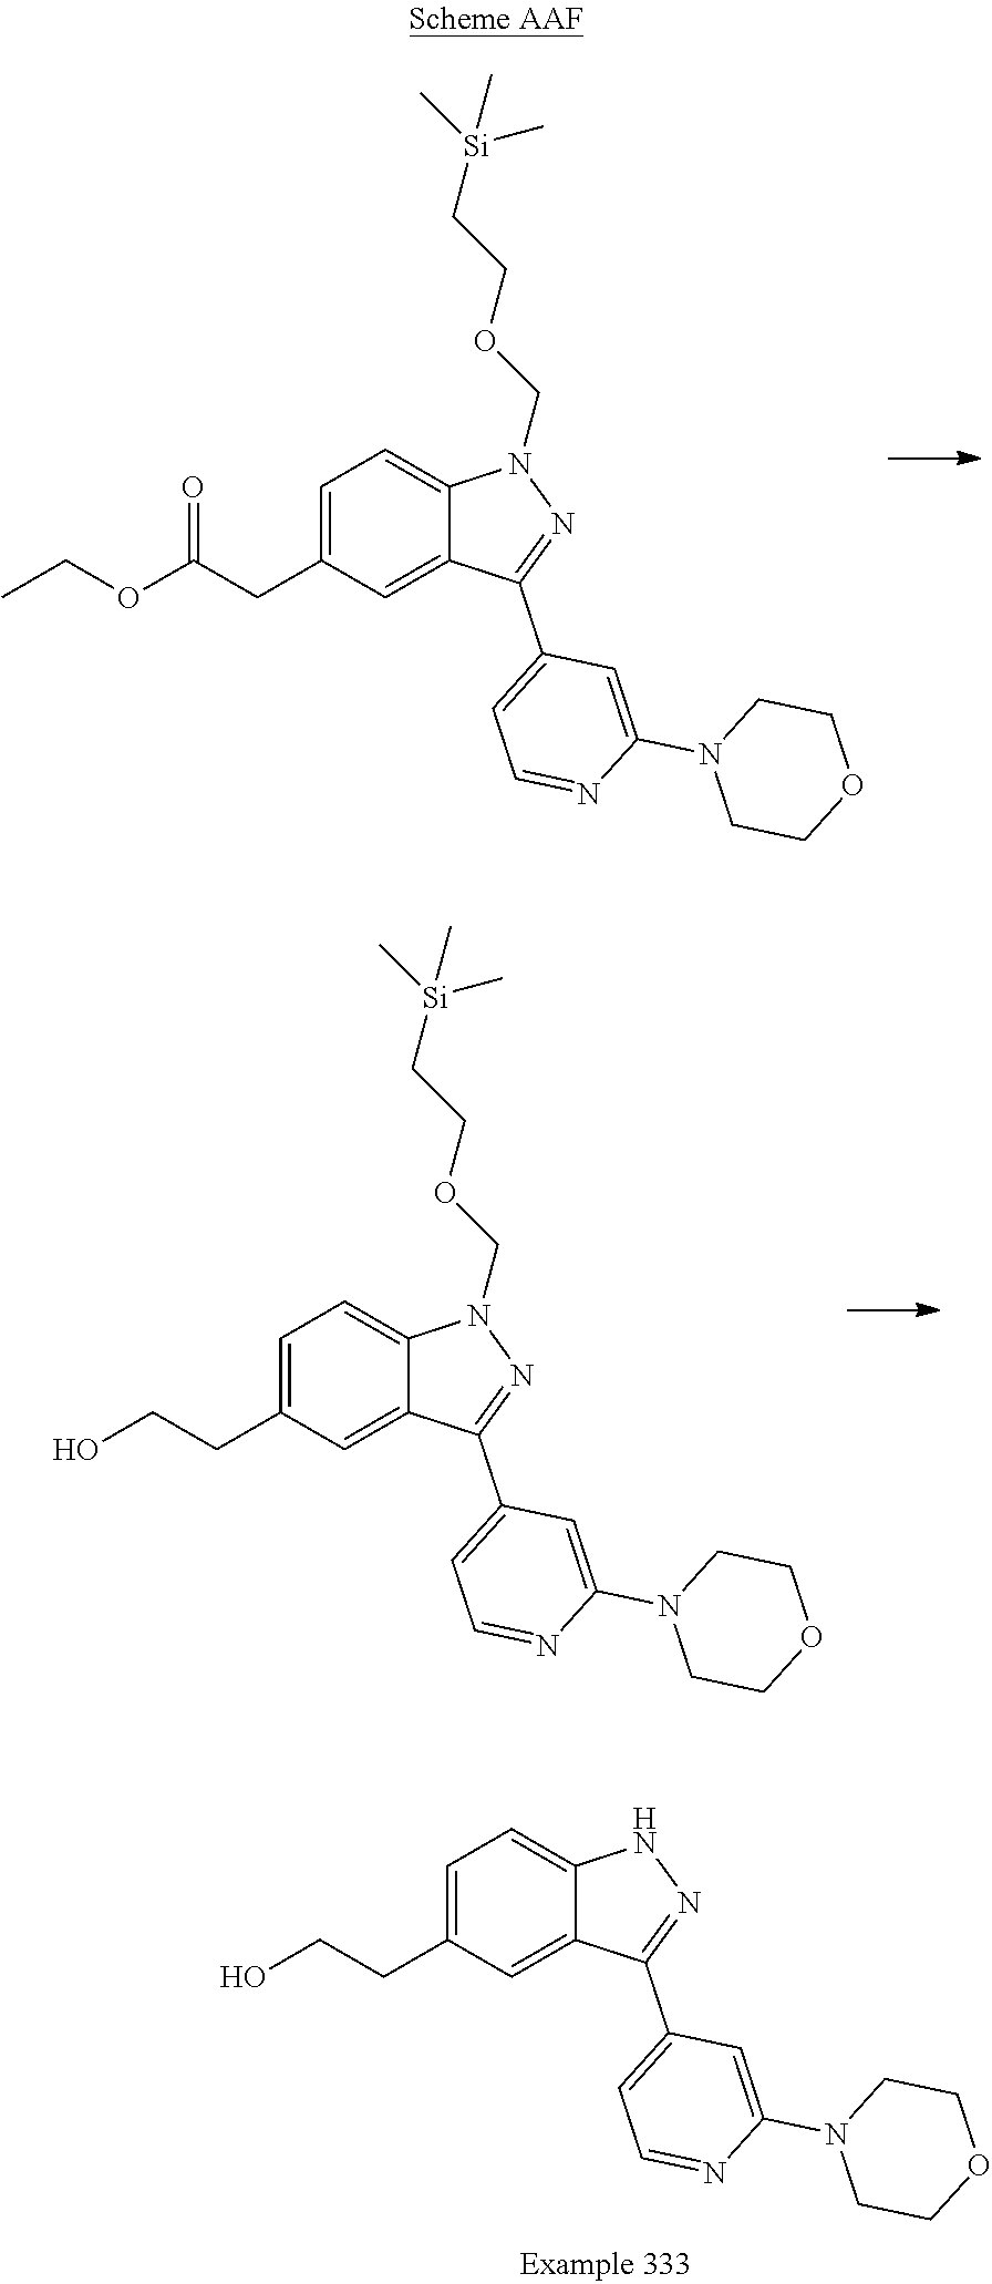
C1=C(CC(OCC)=O)C=C2C(=C1)N(COCC[Si](C)(C)C)N=C2C1=CC=NC(N2CCOCC2)=C1.C1=C(CCO)C=C2C(=C1)N(COCC[Si](C)(C)C)N=C2C1=CC=NC(N2CCOCC2)=C1.C1=C(CCO)C=C2C(=C1)NN=C2C1=CC=NC(N2CCOCC2)=C1
